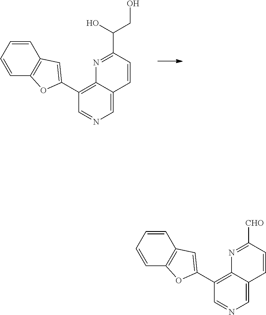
N1=C([CHO])C=CC2=CN=CC(C3=CC4=C(O3)C=CC=C4)=C12.N1=C(C(CO)O)C=CC2=CN=CC(C3=CC4=C(O3)C=CC=C4)=C12
